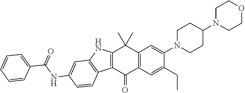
C12=C(C(=O)C3=C(C1(C)C)C=C(N1CCC(N4CCOCC4)CC1)C(CC)=C3)C1=C(N2)C=C(NC(C2=CC=CC=C2)=O)C=C1
